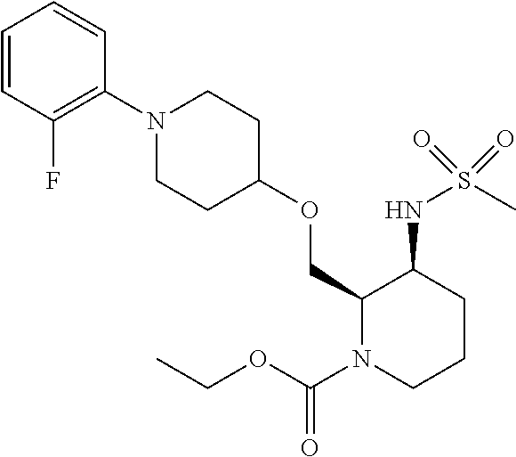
C1(COC2CCN(C3=C(F)C=CC=C3)CC2)N(C(OCC)=O)CCCC1NS(C)(=O)=O
